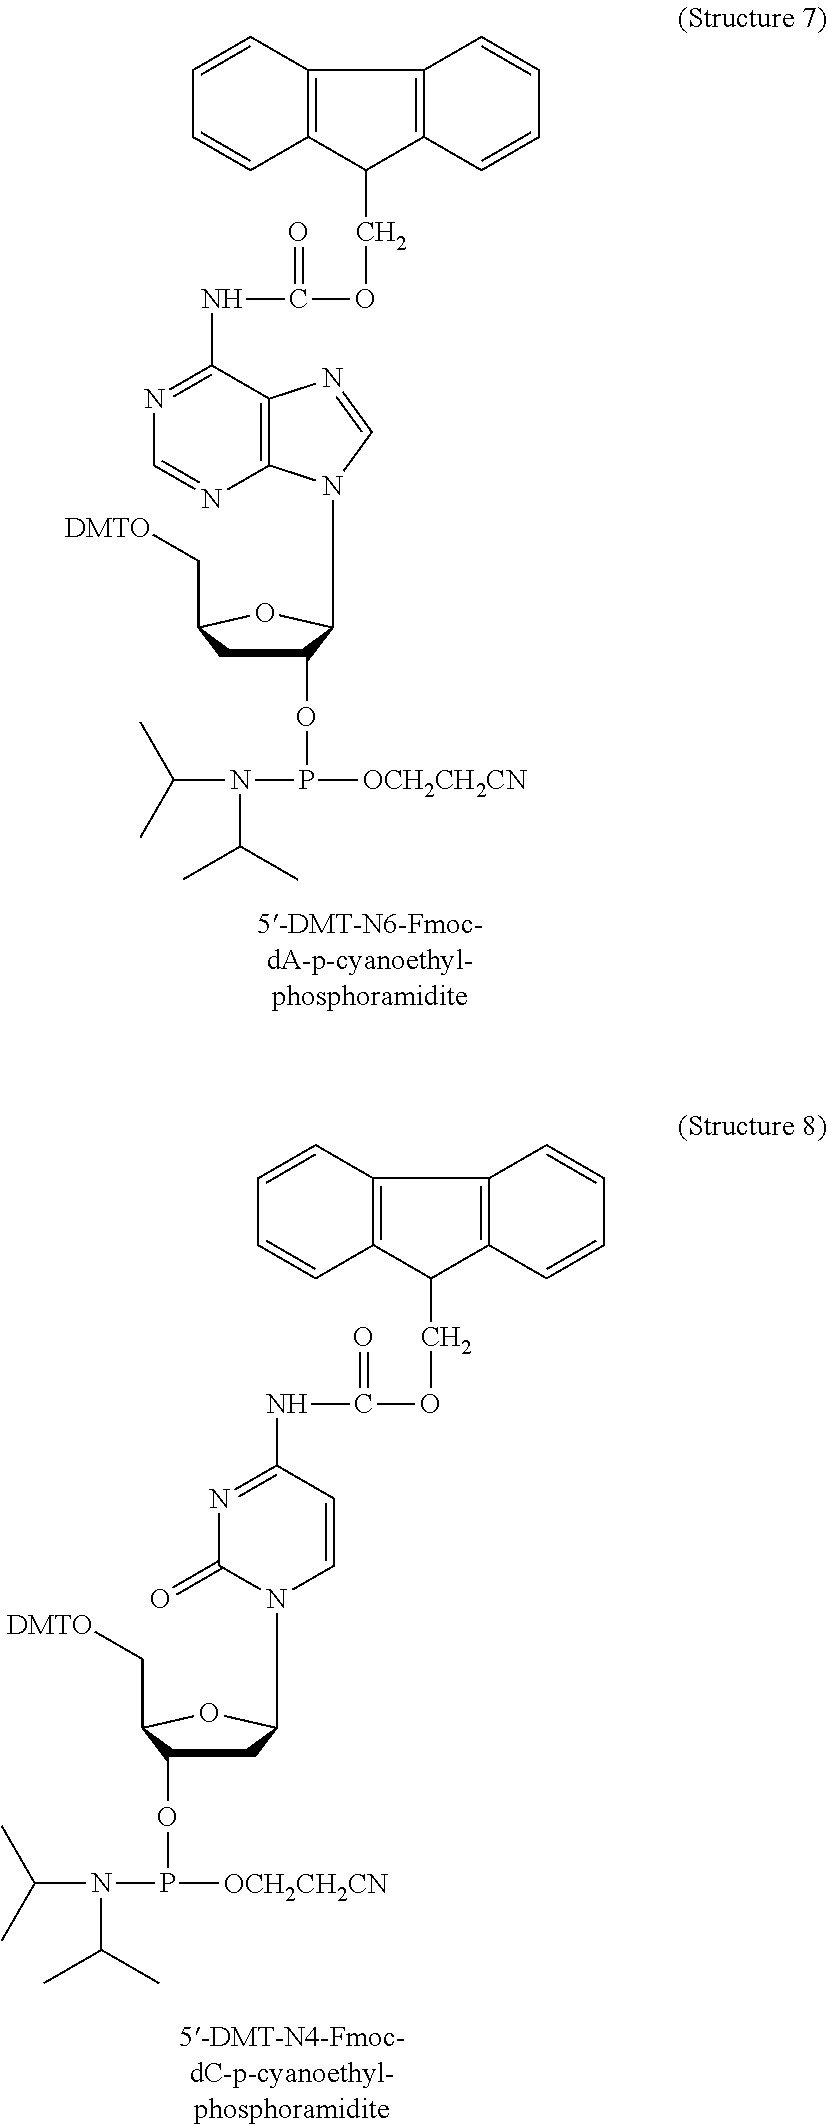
C12=C(C(COC(=O)NC3=NC=NC4=C3N=CN4C3C(OP([OCH2CH2CN])N(C(C)C)C(C)C)CC(C[DMTO])O3)C3=C1C=CC=C3)C=CC=C2.C12=C(C(COC(=O)NC3=NC(=O)N(C4CC(OP([OCH2CH2CN])N(C(C)C)C(C)C)C(C[DMTO])O4)C=C3)C3=C1C=CC=C3)C=CC=C2
